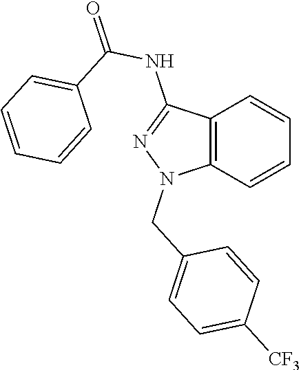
C12=C(C=CC=C1)N(CC1=CC=C([CF3])C=C1)N=C2NC(=O)C1=CC=CC=C1
